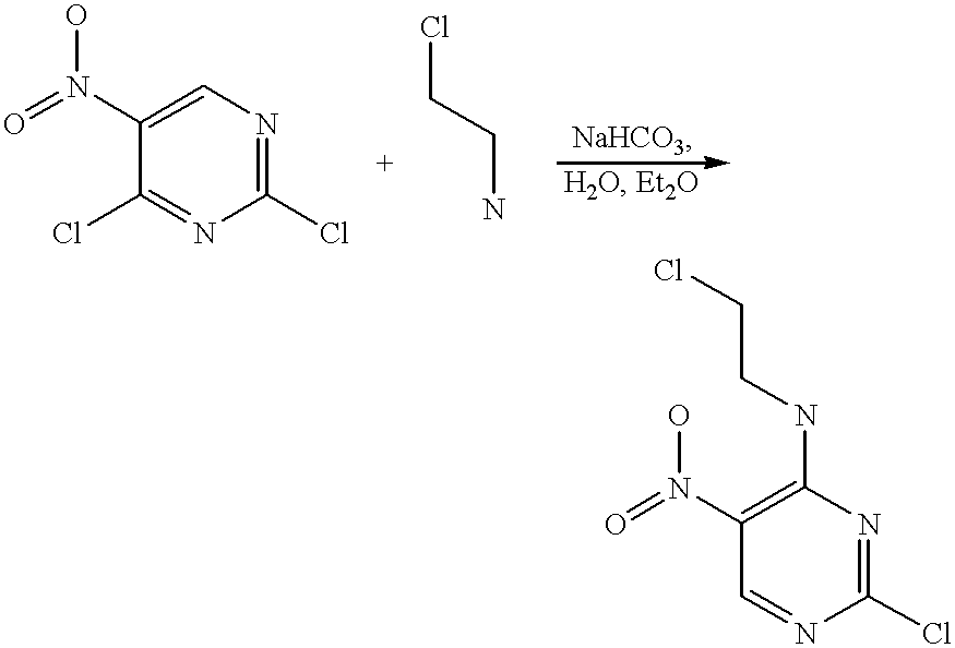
C1(Cl)=NC=C(N(=O)O)C(Cl)=N1.ClCCN.C1(Cl)=NC(NCCCl)=C(N(=O)O)C=N1
